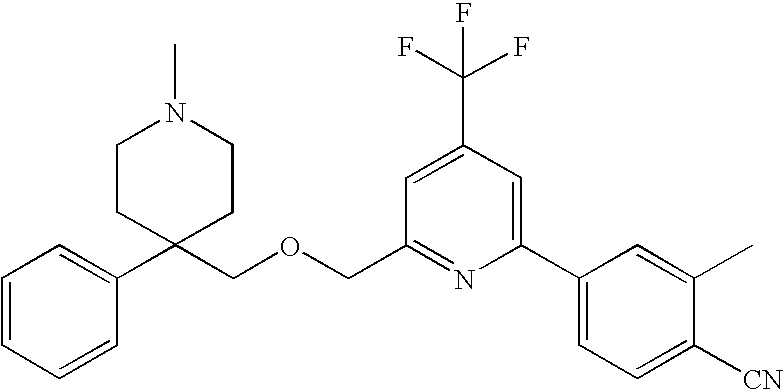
C1=CC=CC(C2(COCC3=NC(C4=CC=C([CN])C(C)=C4)=CC(C(F)(F)F)=C3)CCN(C)CC2)=C1
